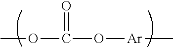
COC(=O)O[Ar]C
